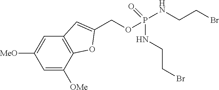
C1=C([OMe])C2=C(C=C1[OMe])C=C(COP(NCCBr)(NCCBr)=O)O2
